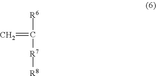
C=C([R6])[R7][R8]
